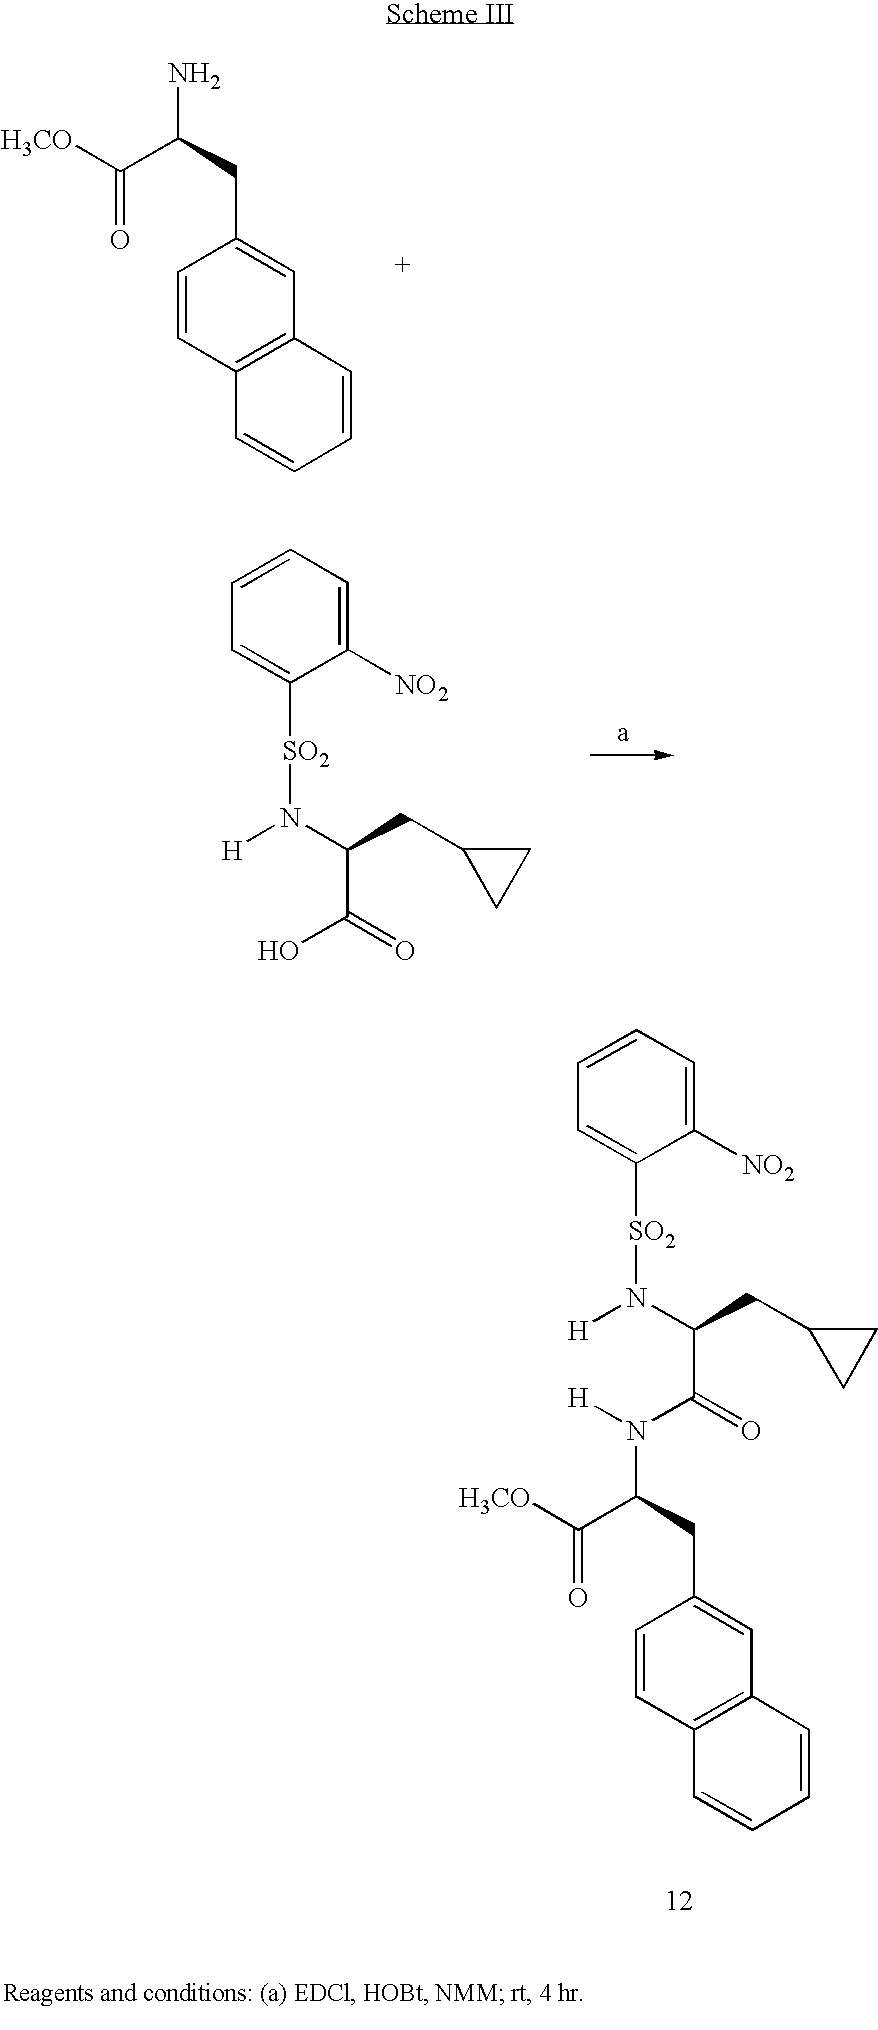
NC(C(=O)[H3CO])CC1=CC2=C(C=C1)C=CC=C2.C1([NO2])=CC=CC=C1[SO2]N(C(C(=O)O)CC1CC1)[H].C(C(=O)[H3CO])(CC1=CC2=C(C=C1)C=CC=C2)N(C(C(N([SO2]C1=CC=CC=C1[NO2])[H])CC1CC1)=O)[H]
